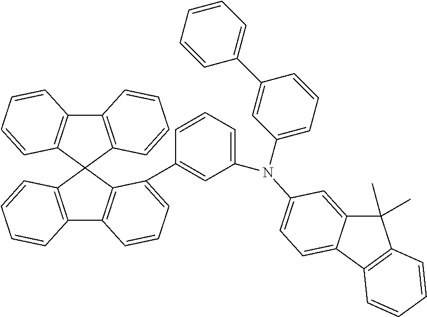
C12=C(C3(C4=C1C=CC=C4)C1=C(C4=C3C(C3=CC(N(C5=CC=C6C(=C5)C(C)(C)C5=C6C=CC=C5)C5=CC=CC(C6=CC=CC=C6)=C5)=CC=C3)=CC=C4)C=CC=C1)C=CC=C2
